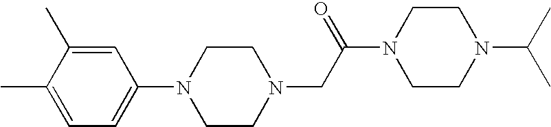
C1(N2CCN(CC(N3CCN(C(C)C)CC3)=O)CC2)=CC=C(C)C(C)=C1
